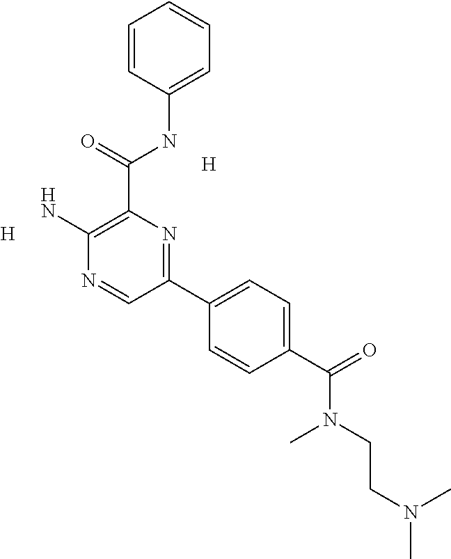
[H].[H].C1=CC(NC(C2=C(N)N=CC(C3=CC=C(C(=O)N(C)CCN(C)C)C=C3)=N2)=O)=CC=C1
